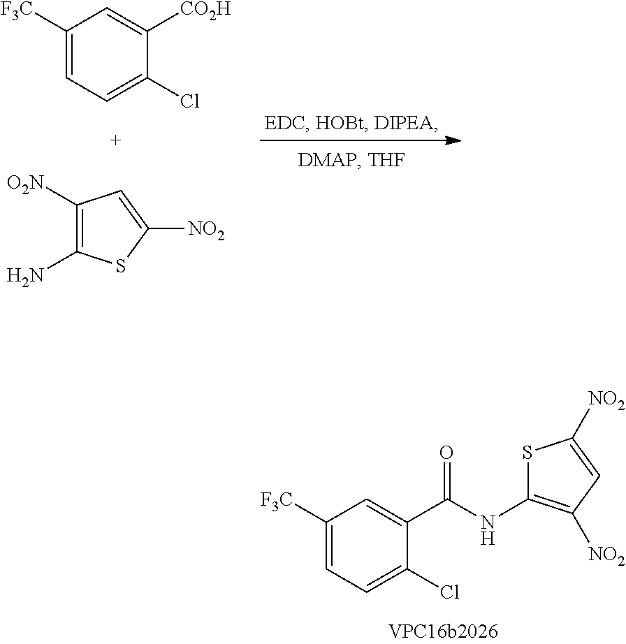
C1([F3C])=CC=C(Cl)C([CO2H])=C1.C1([O2N])=C(N)SC([NO2])=C1.C1([F3C])=CC=C(Cl)C(C(NC2=C([NO2])C=C([NO2])S2)=O)=C1
